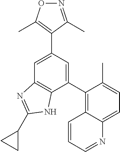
C1=C(C2=C(C)ON=C2C)C=C(C2=C3C(=CC=C2C)N=CC=C3)C2=C1N=C(C1CC1)N2
